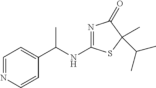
N1=C(NC(C2=CC=NC=C2)C)SC(C)(C(C)C)C1=O
